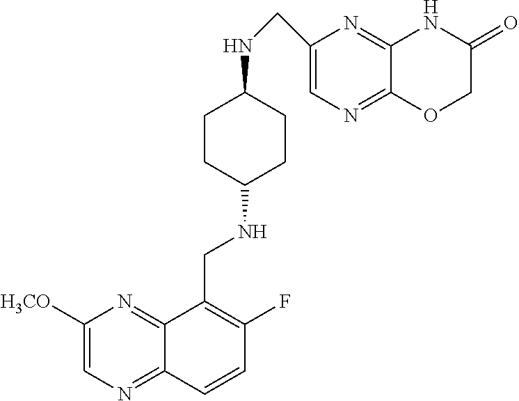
C1([H3CO])=CN=C2C(=N1)C(CNC1CCC(NCC3=CN=C4C(=N3)NC(=O)CO4)CC1)=C(F)C=C2
